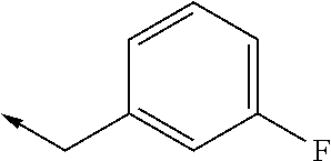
C1=CC=C(F)C=C1C->C
